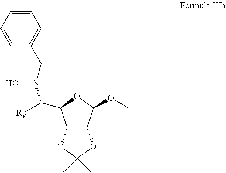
C1=CC=CC(CN(O)C([R8])C2C3C(C(OC)O2)OC(C)(C)O3)=C1
